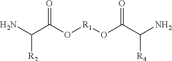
NC(C(O[R1]OC(C(N)[R4])=O)=O)[R2]
